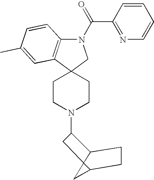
C1CN(C2C3C4(C(C4)CC3)C2)CCC12C1=C(N(C(C3=NC=CC=C3)=O)C2)C=CC(C)=C1
